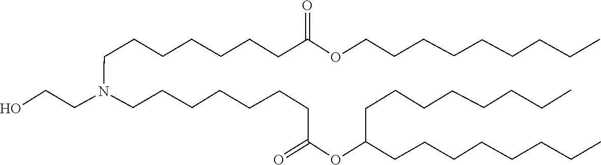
C(CN(CCO)CCCCCCCC(=O)OC(CCCCCCCC)CCCCCCCC)CCCCCC(=O)OCCCCCCCCC
